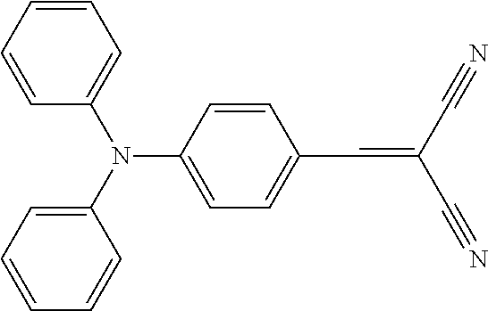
C1=CC(C=C(C#N)C#N)=CC=C1N(C1=CC=CC=C1)C1=CC=CC=C1
